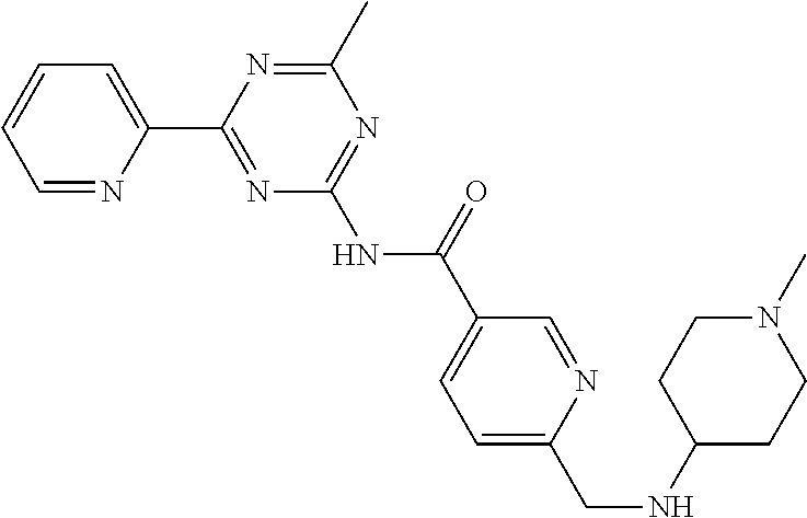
C1=NC(C2=NC(NC(=O)C3=CC=C(CNC4CCN(C)CC4)N=C3)=NC(C)=N2)=CC=C1
